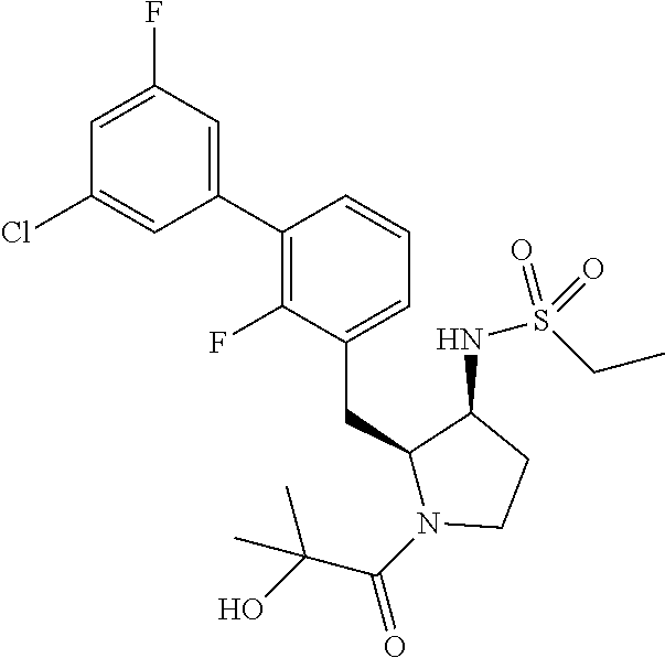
C1(C2=C(F)C(CC3N(C(C(O)(C)C)=O)CCC3NS(CC)(=O)=O)=CC=C2)=CC(F)=CC(Cl)=C1
